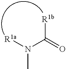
CN([R1a])C(=O)[R1b]
